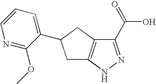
C1C2=C(CC1C1=CC=CN=C1OC)C(C(=O)O)=NN2
